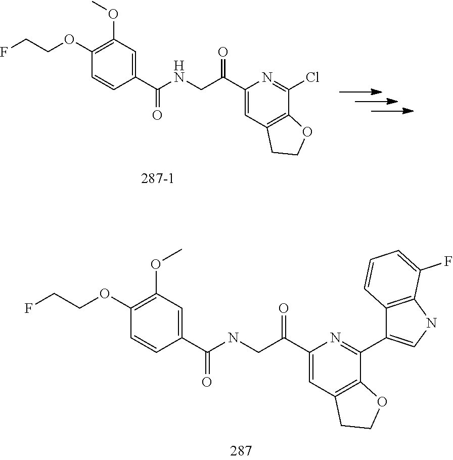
C1(OCCF)=C(OC)C=C(C(NCC(C2=CC3=C(C(C4=CNC5=C4C=CC=C5F)=N2)OCC3)=O)=O)C=C1.C1(OCCF)=C(OC)C=C(C(NCC(C2=CC3=C(C(Cl)=N2)OCC3)=O)=O)C=C1
